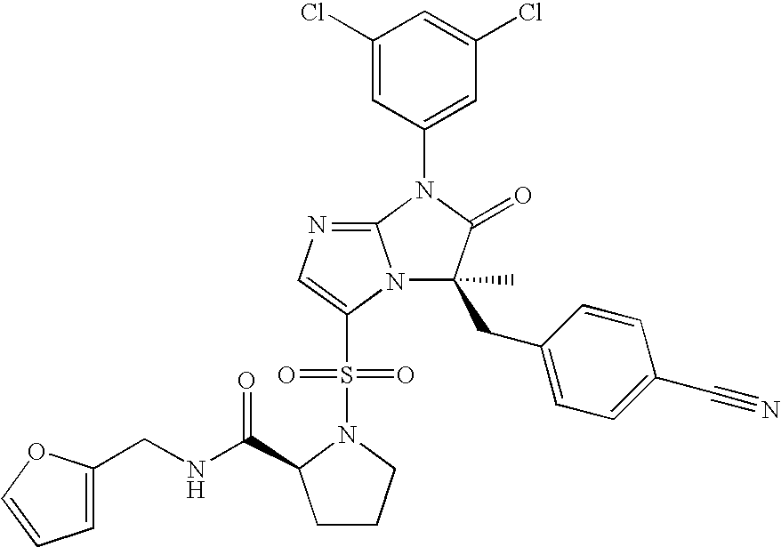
C1(Cl)=CC(N2C3=NC=C(S(N4C(C(=O)NCC5=CC=CO5)CCC4)(=O)=O)N3C(C)(CC3=CC=C(C#N)C=C3)C2=O)=CC(Cl)=C1
